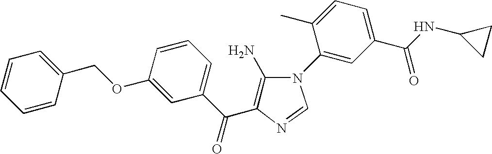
C1=CC=CC(COC2=CC(C(C3=C(N)N(C4=CC(C(NC5CC5)=O)=CC=C4C)C=N3)=O)=CC=C2)=C1
